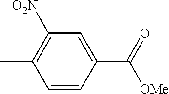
C1=CC(C(=O)[OMe])=CC([O2N])=C1C
